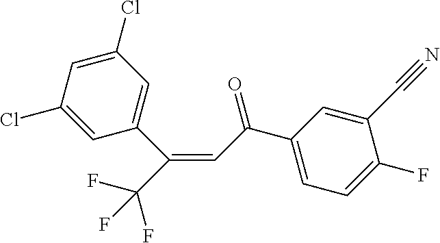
C1(Cl)=CC(C(=CC(C2=CC=C(F)C(C#N)=C2)=O)C(F)(F)F)=CC(Cl)=C1
